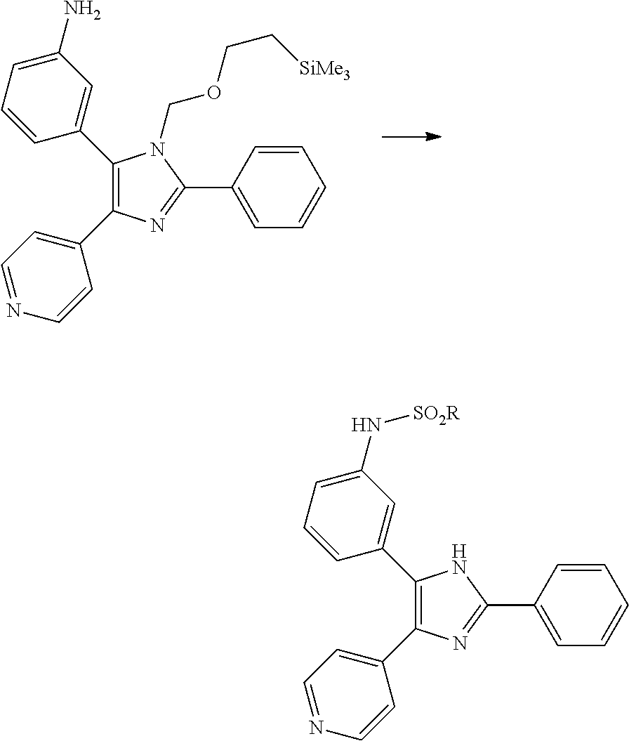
C1=NC=CC(C2=C(C3=CC(N)=CC=C3)N(COCC[SiMe3])C(C3=CC=CC=C3)=N2)=C1.C1=NC=CC(C2=C(C3=CC(N[SO2R])=CC=C3)NC(C3=CC=CC=C3)=N2)=C1
